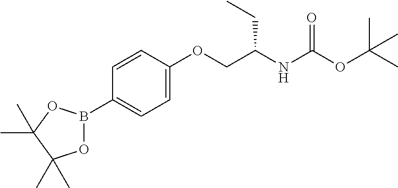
C1=CC(OCC(NC(OC(C)(C)C)=O)CC)=CC=C1B1OC(C)(C)C(C)(C)O1
